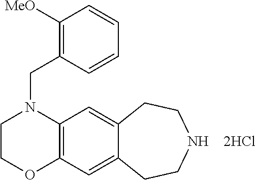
C12=C(C=C3C(=C1)CCNCC3)OCCN2CC1=C([MeO])C=CC=C1.[2HCl]
